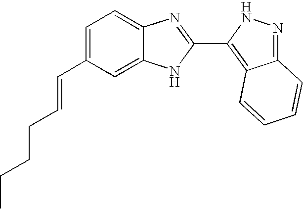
C1=C(C=CCCCC)C=C2C(=C1)N=C(C1=C3C(=NN1)C=CC=C3)N2
